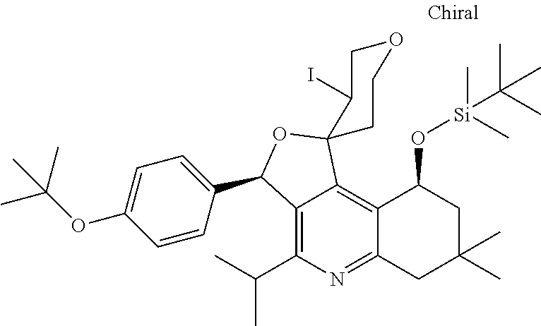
C12=C(C(C)C)N=C3C(=C1C1(OC2C2=CC=C(OC(C)(C)C)C=C2)C(I)COCC1)C(O[Si](C)(C(C)(C)C)C)CC(C)(C)C3
